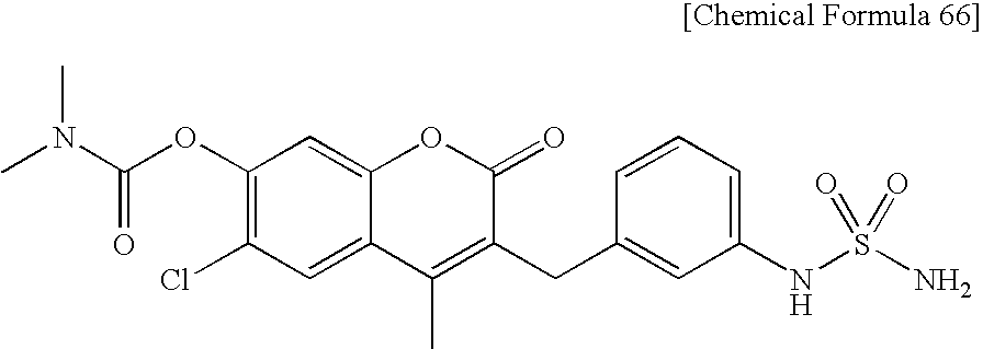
C1(OC(N(C)C)=O)=C(Cl)C=C2C(=C1)OC(=O)C(CC1=CC(NS(=O)(N)=O)=CC=C1)=C2C
